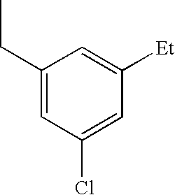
C1(CC)=CC(Cl)=CC([Et])=C1
